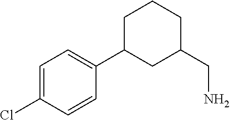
C1=C(Cl)C=CC(C2CC(CN)CCC2)=C1
